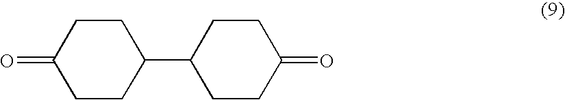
C1CC(=O)CCC1C1CCC(=O)CC1
